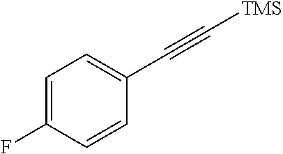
C1=C(F)C=CC(C#C[TMS])=C1
